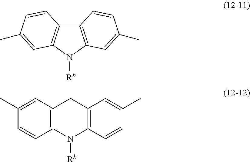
C12=C(N([Rb])C3=C1C=CC(C)=C3)C=C(C)C=C2.C12=C(N([Rb])C3=C(C1)C=C(C)C=C3)C=CC(C)=C2
